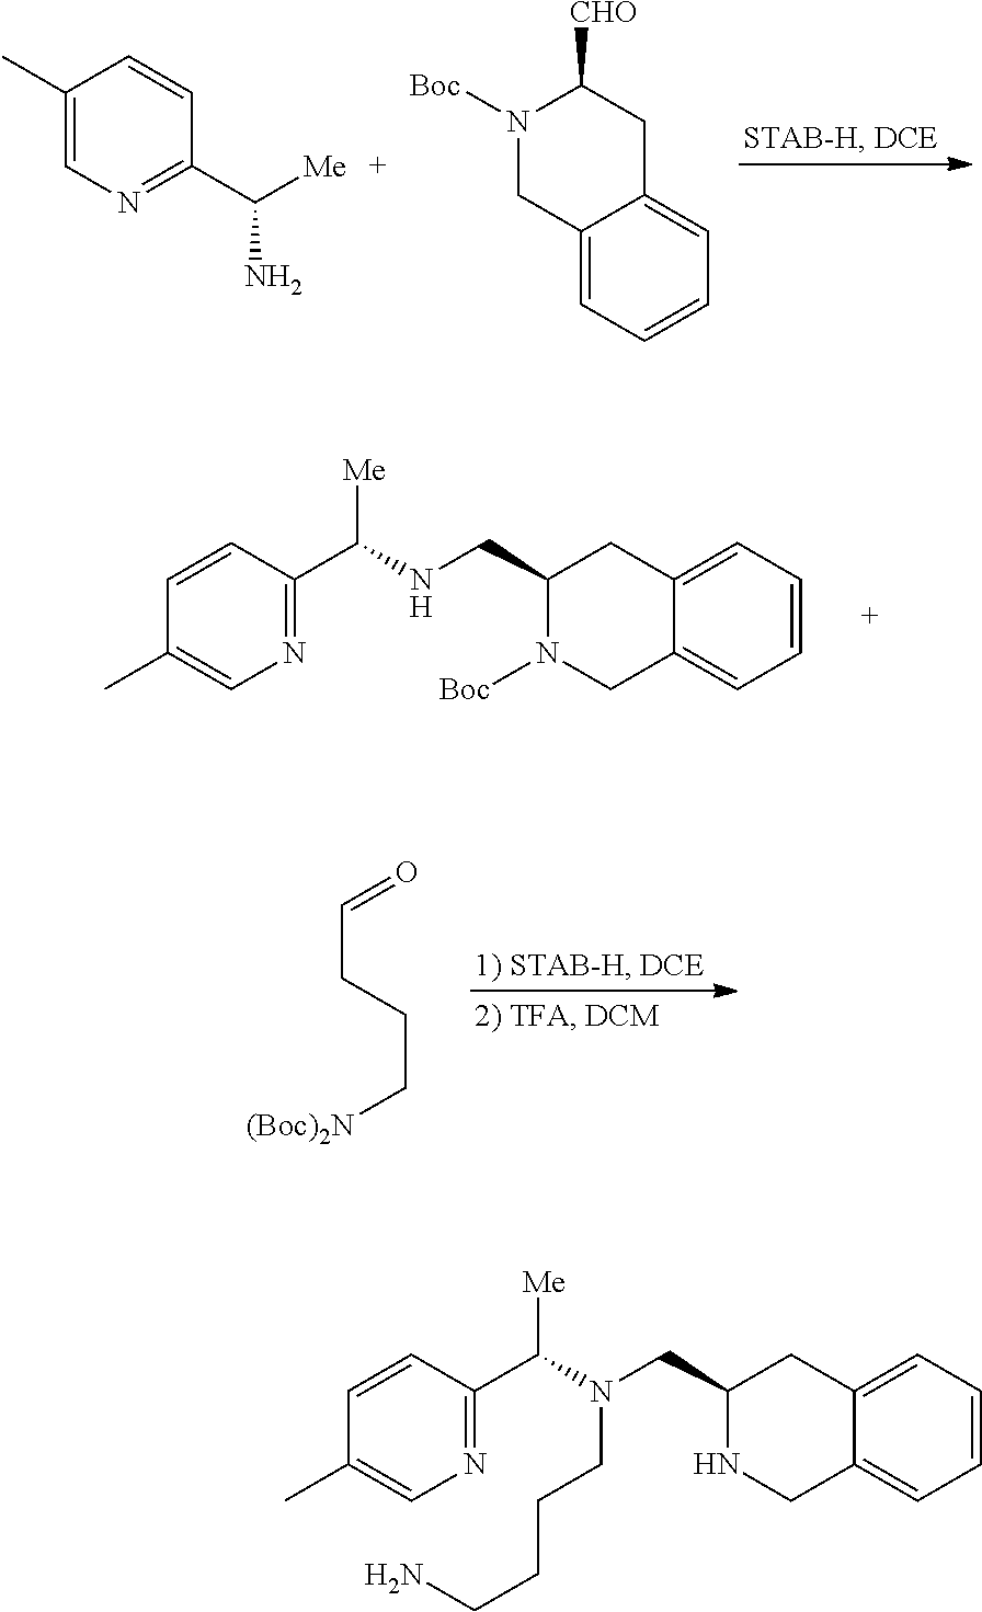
C1(C)=CN=C(C([Me])N)C=C1.N1([Boc])CC2=CC=CC=C2CC1[CHO].C12=CC=CC=C1CC(CNC(C1=NC=C(C)C=C1)[Me])N([Boc])C2.C(CCC[(Boc)2N])=O.C12=CC=CC=C1CC(CN(C(C1=NC=C(C)C=C1)[Me])CCCCN)NC2
